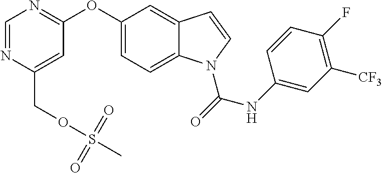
C(C1=CC(OC2=CC=C3C(=C2)C=CN3C(NC2=CC([CF3])=C(F)C=C2)=O)=NC=N1)OS(C)(=O)=O
